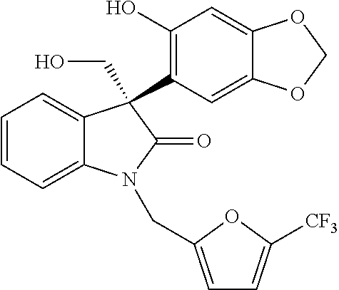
C1=CC=C2C(=C1)C(C1=C(O)C=C3C(=C1)OCO3)(CO)C(=O)N2CC1=CC=C([CF3])O1
